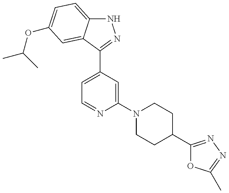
N1C2=CC=C(OC(C)C)C=C2C(C2=CC=NC(N3CCC(C4=NN=C(C)O4)CC3)=C2)=N1
